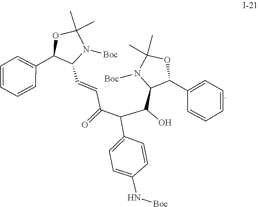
N1([Boc])C(C)(C)OC(C2=CC=CC=C2)C1C=CC(C(C(C1N([Boc])C(C)(C)OC1C1=CC=CC=C1)O)C1=CC=C(N[Boc])C=C1)=O
